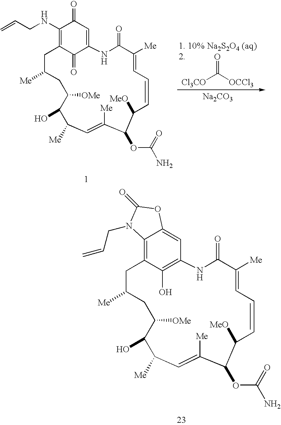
C1(NCC=C)=C2C(=O)C(=CC1=O)NC(=O)C([Me])=CC=CC([MeO])C(OC(N)=O)C([Me])=CC([Me])C(O)C([OMe])CC([Me])C2.[Cl3CO]C([OCCl3])=O.[Na2CO3].C12=C3C(O)=C(C=C1OC(=O)N2CC=C)NC(=O)C([Me])=CC=CC([MeO])C(OC(N)=O)C([Me])=CC([Me])C(O)C([OMe])CC([Me])C3
